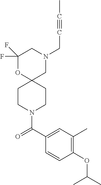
C1(F)(F)OC2(CN(CC#CC)C1)CCN(C(C1=CC(C)=C(OC(C)C)C=C1)=O)CC2
